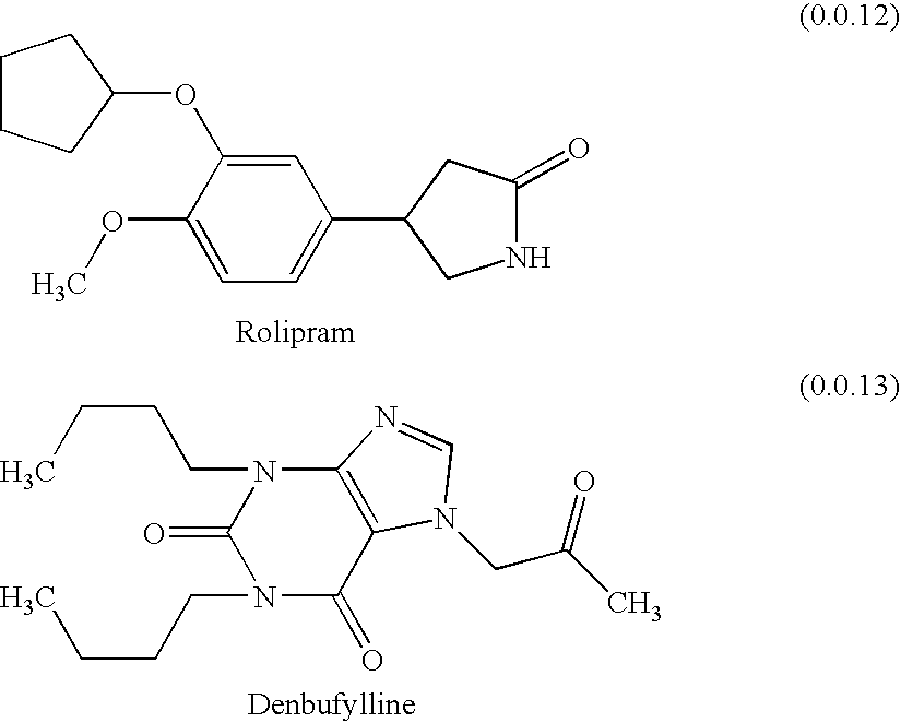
C1CCC(OC2=CC(C3CNC(=O)C3)=CC=C2OC)C1.N1(CCCC)C(=O)C2=C(N(CCCC)C1=O)N=CN2CC(=O)C
